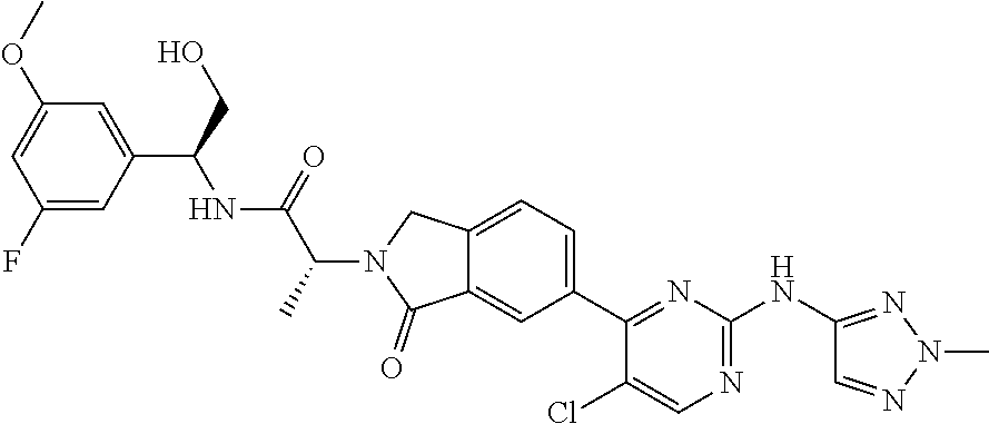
C1(F)=CC(C(CO)NC(C(N2C(=O)C3=CC(C4=NC(NC5=NN(C)N=C5)=NC=C4Cl)=CC=C3C2)C)=O)=CC(OC)=C1
